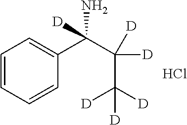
C1=CC=CC(C(C([D])([D])C([D])([D])[D])(N)[D])=C1.Cl
